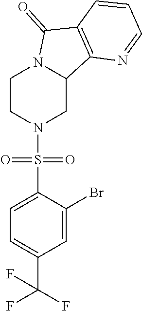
C1CN(S(C2=CC=C(C(F)(F)F)C=C2Br)(=O)=O)CC2N1C(=O)C1=C2N=CC=C1
